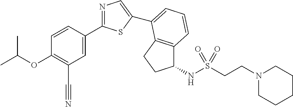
C1=CC(C2=NC=C(C3=CC=CC4=C3CCC4NS(CCN3CCCCC3)(=O)=O)S2)=CC(C#N)=C1OC(C)C
